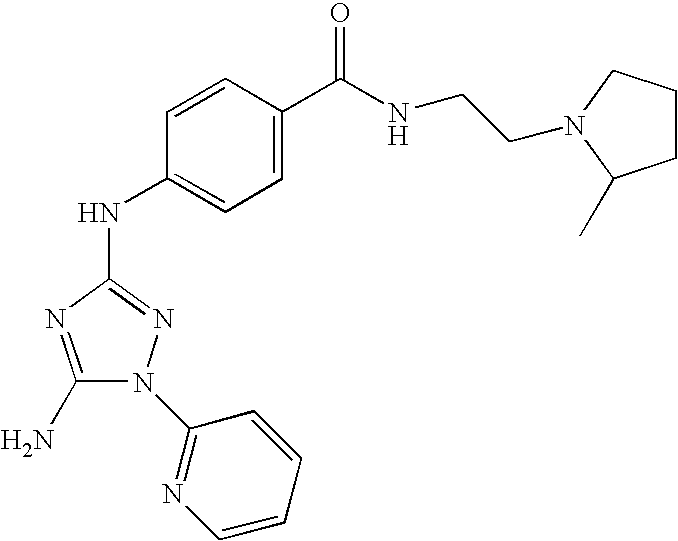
C1(N)=NC(NC2=CC=C(C(NCCN3CCCC3C)=O)C=C2)=NN1C1=NC=CC=C1
